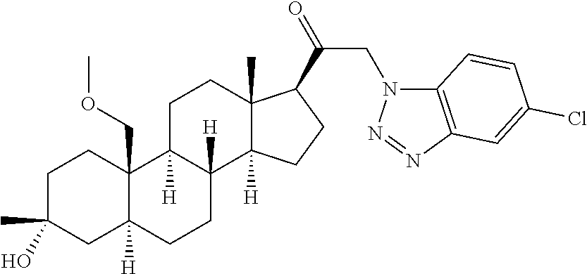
C1C(C)(O)CC2([H])C(COC)(C1)C1([H])C([H])(CC2)C2([H])C(C)(CC1)C(C(=O)CN1C3=C(N=N1)C=C(Cl)C=C3)CC2
